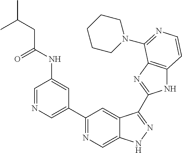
C1=NC=C(C2=NC=C3C(=C2)C(C2=NC4=C(N2)C=CN=C4N2CCCCC2)=NN3)C=C1NC(CC(C)C)=O
